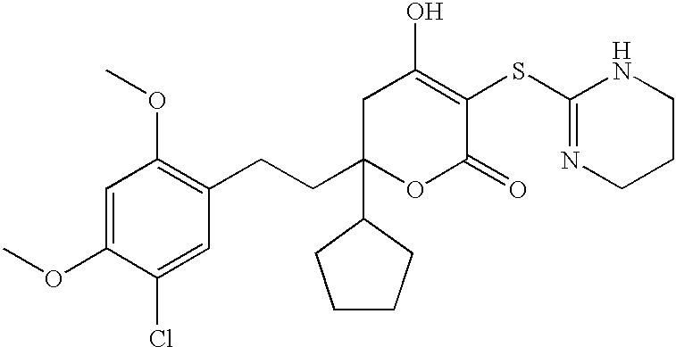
C1C(CCC2=C(OC)C=C(OC)C(Cl)=C2)(C2CCCC2)OC(=O)C(SC2=NCCCN2)=C1O
